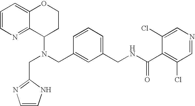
N(CC1=CC(CNC(C2=C(Cl)C=NC=C2Cl)=O)=CC=C1)(C1CCOC2=CC=CN=C12)CC1=NC=CN1
